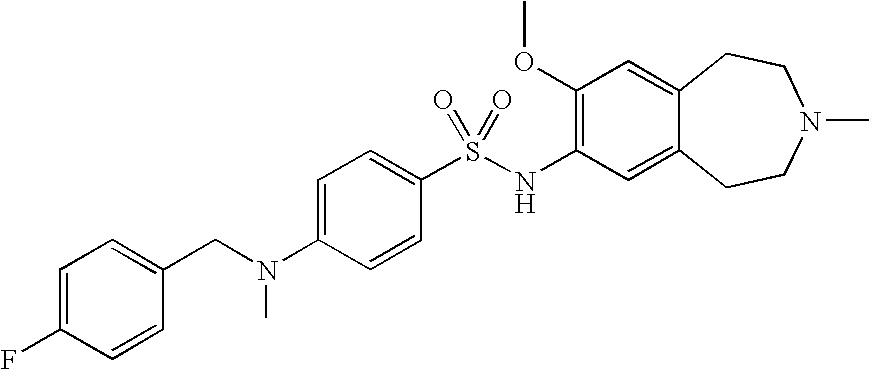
C1(OC)=C(NS(C2=CC=C(N(CC3=CC=C(F)C=C3)C)C=C2)(=O)=O)C=C2C(=C1)CCN(C)CC2
